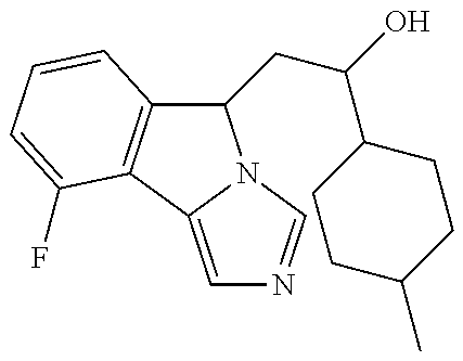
C1(CC(C2CCC(C)CC2)O)C2=C(C3=CN=CN13)C(F)=CC=C2
